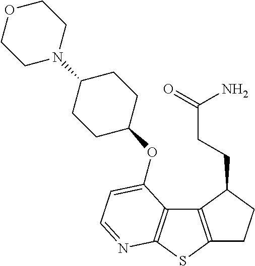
C1C2=C(C(CCC(=O)N)C1)C1=C(S2)N=CC=C1OC1CCC(N2CCOCC2)CC1
